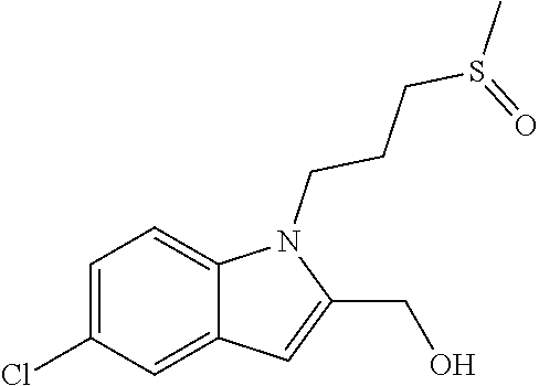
C1=C(Cl)C=C2C(=C1)N(CCCS(C)=O)C(CO)=C2
